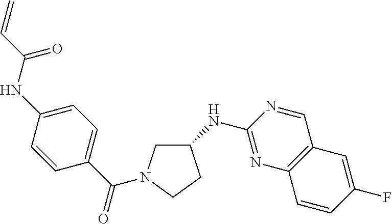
C1(NC2=NC3=C(C=N2)C=C(F)C=C3)CN(C(C2=CC=C(NC(=O)C=C)C=C2)=O)CC1
